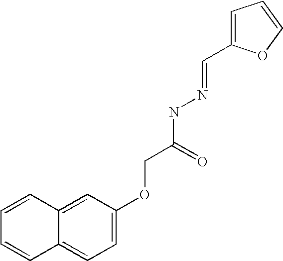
C12=CC=C(OCC(NN=CC3=CC=CO3)=O)C=C1C=CC=C2
